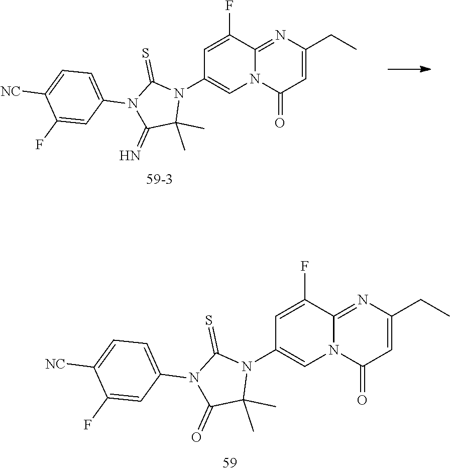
C1=C(F)C2=NC(CC)=CC(=O)N2C=C1N1C(=S)N(C2=CC=C([NC])C(F)=C2)C(=O)C1(C)C.C1=C(F)C2=NC(CC)=CC(=O)N2C=C1N1C(=S)N(C2=CC=C([NC])C(F)=C2)C(=N)C1(C)C
